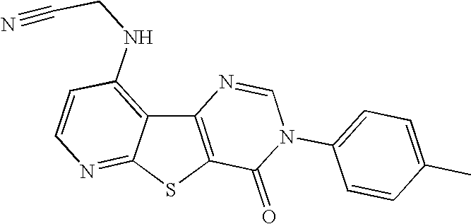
C12=C(SC3=NC=CC(NCC#N)=C13)C(=O)N(C1=CC=C(C)C=C1)C=N2
